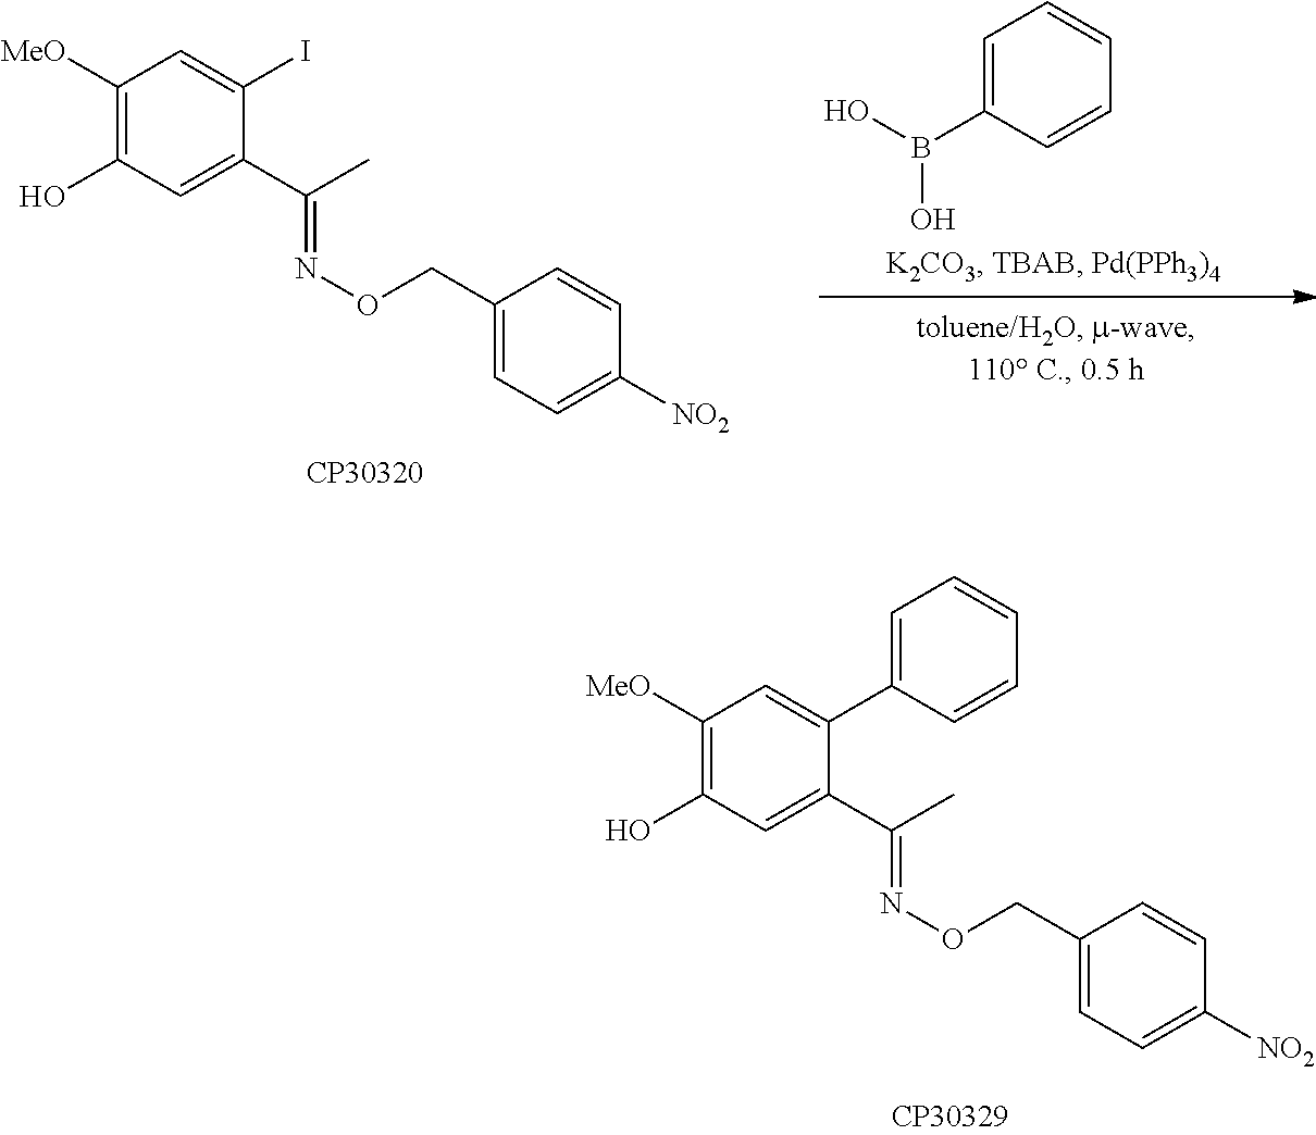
C1([MeO])=C(O)C=C(C(C)=NOCC2=CC=C([NO2])C=C2)C(I)=C1.OB(C1=CC=CC=C1)O.C1([MeO])=C(O)C=C(C(C)=NOCC2=CC=C([NO2])C=C2)C(C2=CC=CC=C2)=C1
